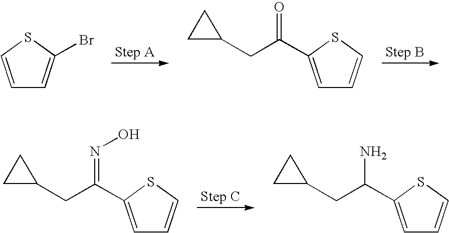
C1=CSC(Br)=C1.C1=C(C(CC2CC2)=O)SC=C1.C1=C(C(CC2CC2)=NO)SC=C1.C1=C(C(CC2CC2)N)SC=C1
